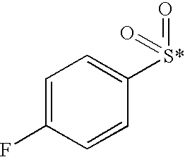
C1=C(F)C=CC([S*](=O)=O)=C1
